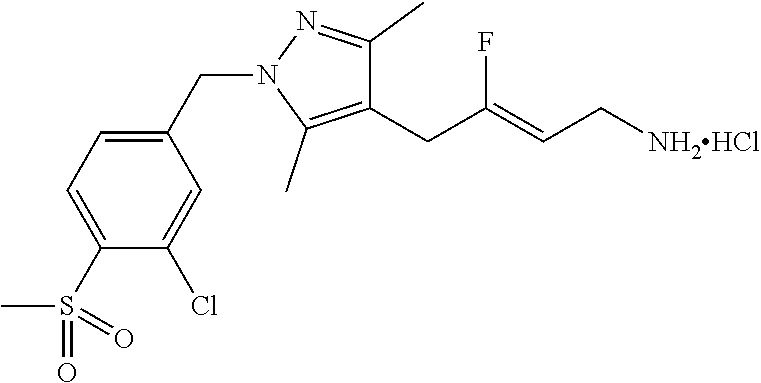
C1(CN2C(C)=C(CC(=CC[NH2HCl])F)C(C)=N2)=CC=C(S(=O)(C)=O)C(Cl)=C1
